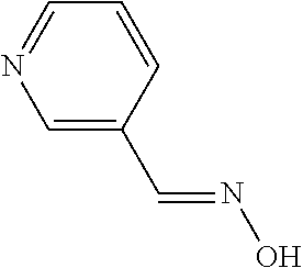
C1=C(C=NO)C=CC=N1
